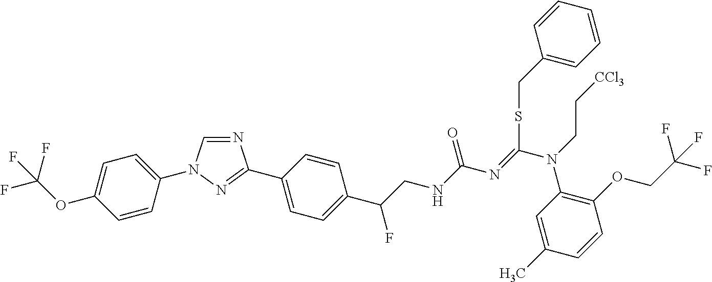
N1=CN(C2=CC=C(OC(F)(F)F)C=C2)N=C1C1=CC=C(C(CNC(N=C(N(C2=C(OCC(F)(F)F)C=CC(C)=C2)CC[CCl3])SCC2=CC=CC=C2)=O)F)C=C1
